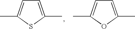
C1=C(C)SC(C)=C1.C1=C(C)OC(C)=C1
